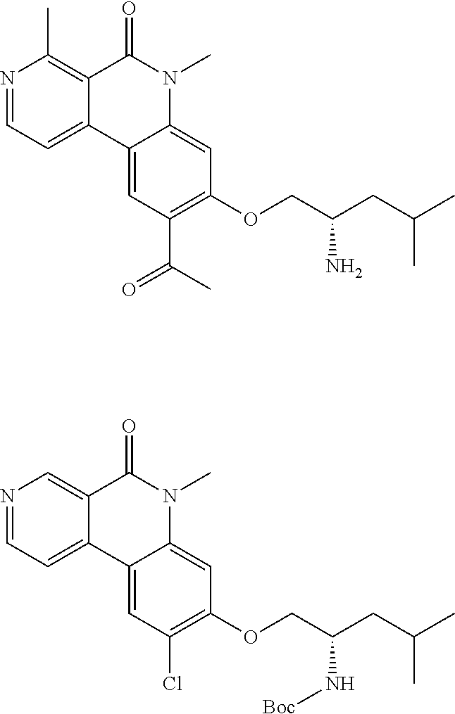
N1=CC=C2C(=C1C)C(=O)N(C)C1=CC(OCC(CC(C)C)N)=C(C(=O)C)C=C21.N1=CC=C2C(=C1)C(=O)N(C)C1=CC(OCC(CC(C)C)N[Boc])=C(Cl)C=C21
